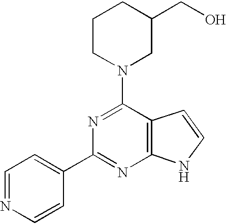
C12=C(C(N3CC(CO)CCC3)=NC(C3=CC=NC=C3)=N1)C=CN2
